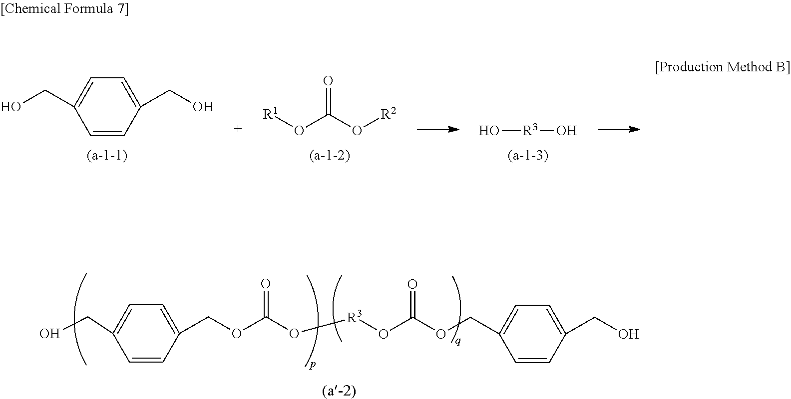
C1=CC(CO)=CC=C1CO.O(C(=O)O[R2])[R1].[R3](O)O.C1=CC(COC(=O)O[R3]OC(=O)OCC2=CC=C(CO)C=C2)=CC=C1CO
